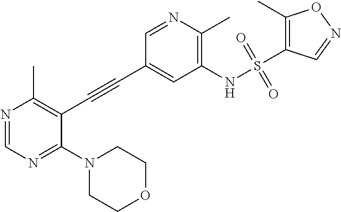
N1(C2=NC=NC(C)=C2C#CC2=CC(NS(C3=C(C)ON=C3)(=O)=O)=C(C)N=C2)CCOCC1
